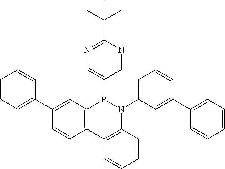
C12=C(C3=C(N(C4=CC=CC(C5=CC=CC=C5)=C4)P1C1=CN=C(C(C)(C)C)N=C1)C=CC=C3)C=CC(C1=CC=CC=C1)=C2
